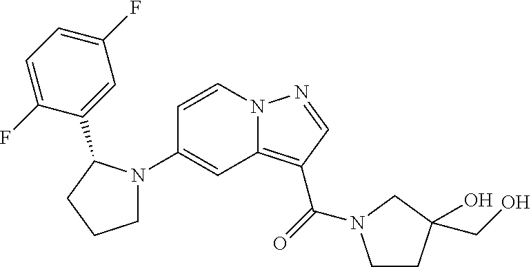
C1(N2CCCC2C2=CC(F)=CC=C2F)=CC2=C(C(=O)N3CCC(O)(CO)C3)C=NN2C=C1
